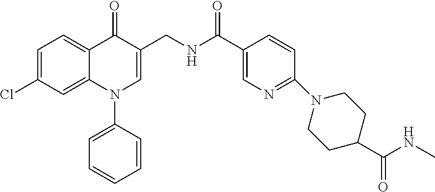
C1=C(Cl)C=C2C(=C1)C(=O)C(CNC(C1=CN=C(N3CCC(C(NC)=O)CC3)C=C1)=O)=CN2C1=CC=CC=C1
